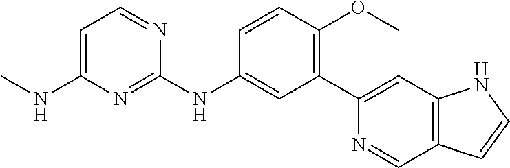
C1(NC2=CC(C3=CC4=C(C=N3)C=CN4)=C(OC)C=C2)=NC(NC)=CC=N1
